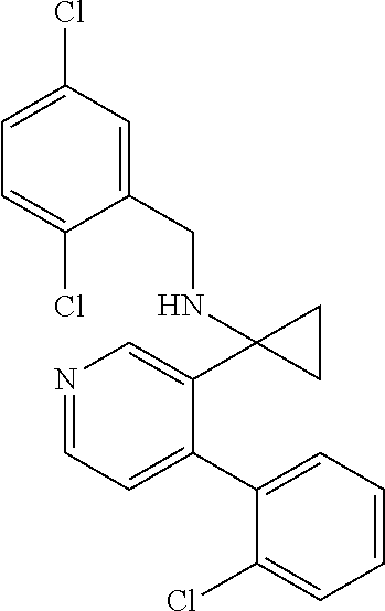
N1=CC=C(C2=CC=CC=C2Cl)C(C2(NCC3=CC(Cl)=CC=C3Cl)CC2)=C1
